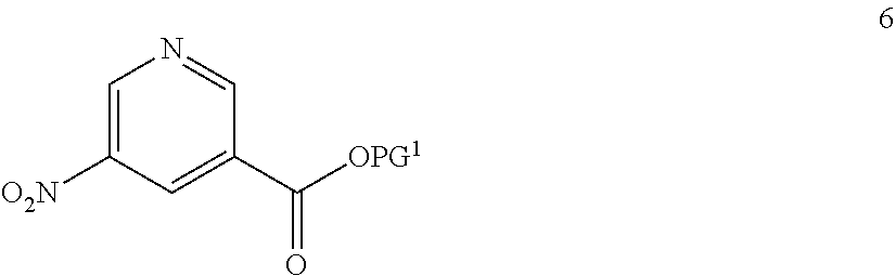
C1=C([O2N])C=C(C([OPG1])=O)C=N1
